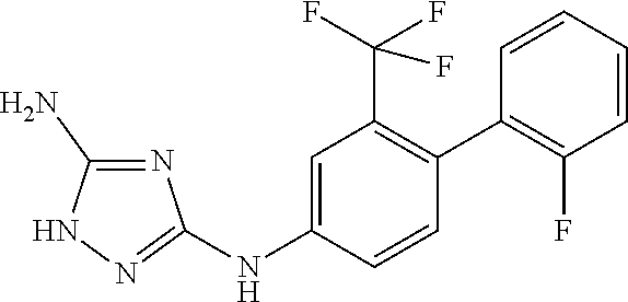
C1=C(NC2=NNC(N)=N2)C=CC(C2=C(F)C=CC=C2)=C1C(F)(F)F
